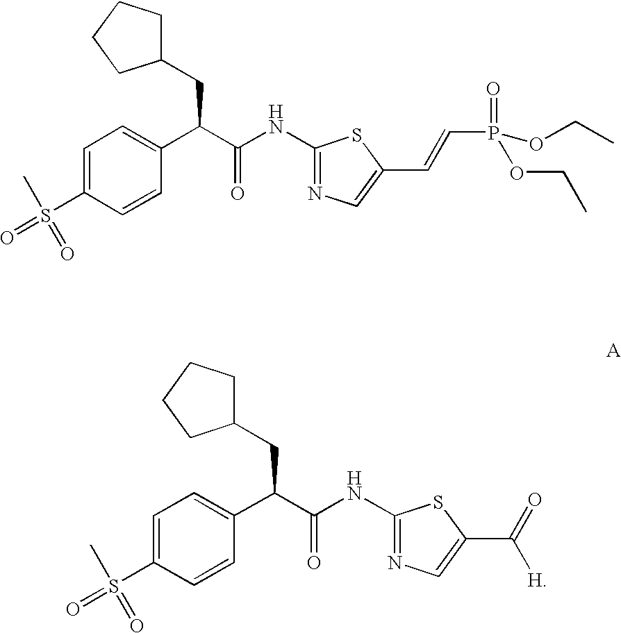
C1=C(S(=O)(C)=O)C=CC(C(C(NC2=NC=C(C(=O)[H])S2)=O)CC2CCCC2)=C1.C1=C(S(=O)(C)=O)C=CC(C(C(NC2=NC=C(C=CP(=O)(OCC)OCC)S2)=O)CC2CCCC2)=C1
